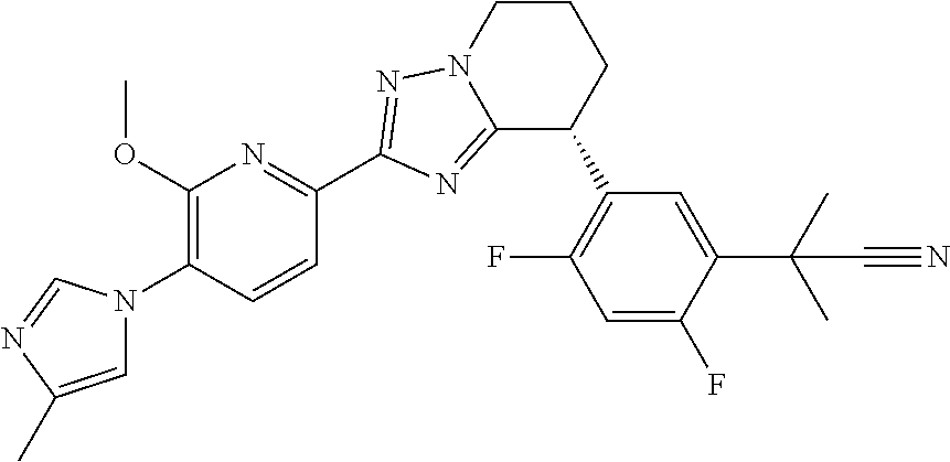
C12=NC(C3=NC(OC)=C(N4C=C(C)N=C4)C=C3)=NN1CCCC2C1=C(F)C=C(F)C(C(C)(C)C#N)=C1
